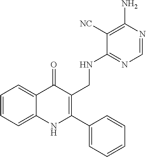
C1=CC=C2C(=C1)C(=O)C(CNC1=NC=NC(N)=C1[NC])=C(C1=CC=CC=C1)N2
